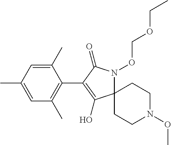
C1(C)=CC(C)=CC(C)=C1C1=C(O)C2(N(OCOCC)C1=O)CCN(OC)CC2
